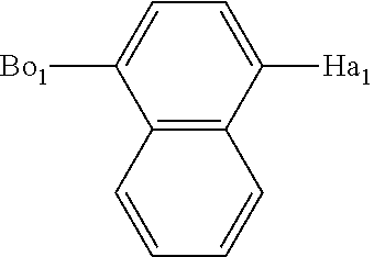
C12=C(C([Ha1])=CC=C1[Bo1])C=CC=C2
